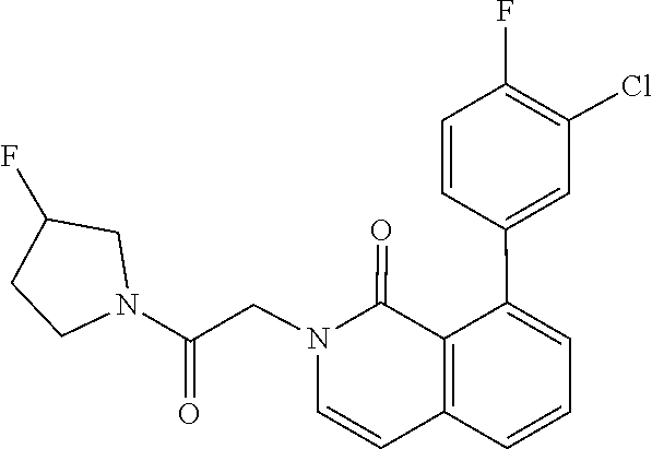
C1=CC(C2=CC=CC3=C2C(=O)N(CC(N2CCC(F)C2)=O)C=C3)=CC(Cl)=C1F
